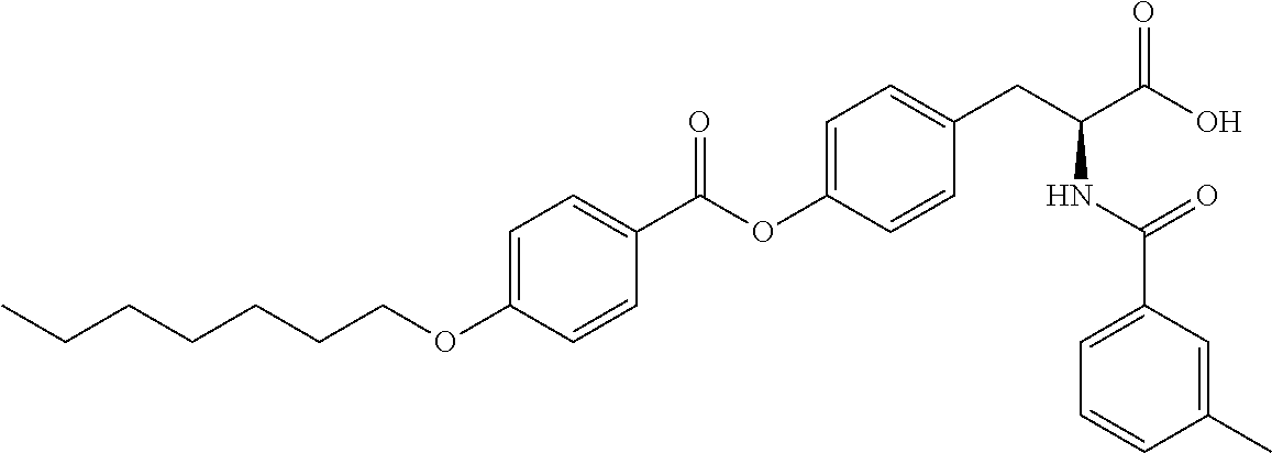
C1=C(OCCCCCCC)C=CC(C(OC2=CC=C(CC(C(O)=O)NC(C3=CC=CC(C)=C3)=O)C=C2)=O)=C1
